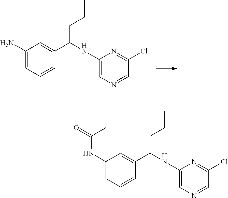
C1(N)=CC=CC(C(NC2=CN=CC(Cl)=N2)CCC)=C1.C1(NC(=O)C)=CC=CC(C(NC2=CN=CC(Cl)=N2)CCC)=C1
